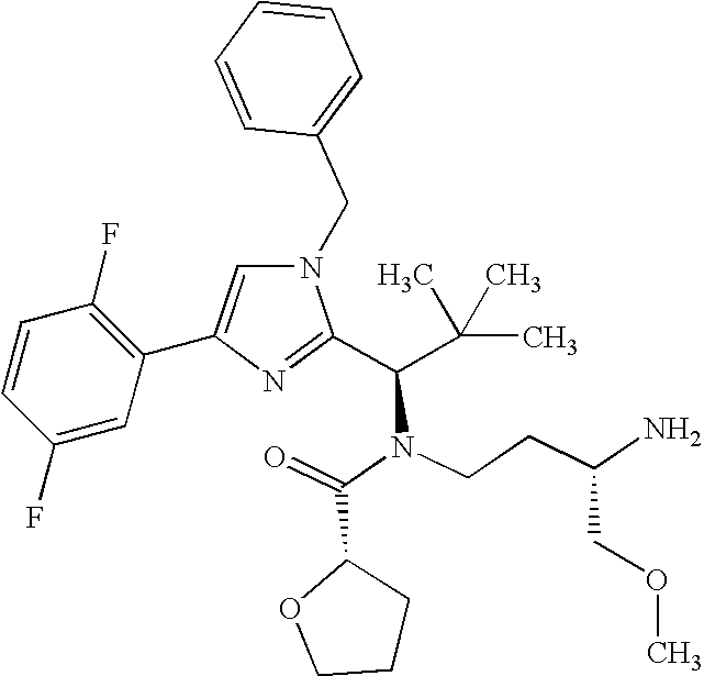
N1(CC2=CC=CC=C2)C=C(C2=C(F)C=CC(F)=C2)N=C1C(C(C)(C)C)N(C(=O)C1OCCC1)CCC(N)COC
